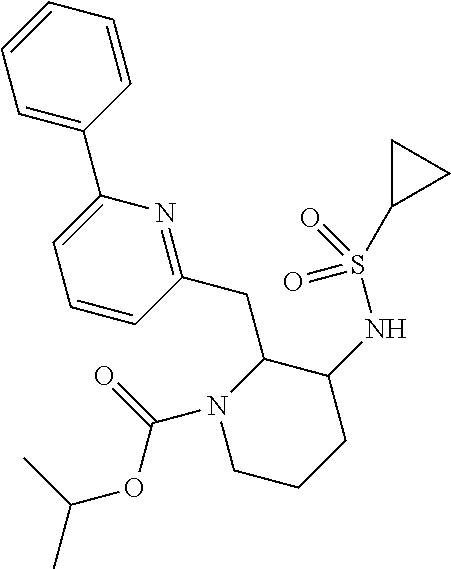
C1CCC(NS(C2CC2)(=O)=O)C(CC2=NC(C3=CC=CC=C3)=CC=C2)N1C(=O)OC(C)C
